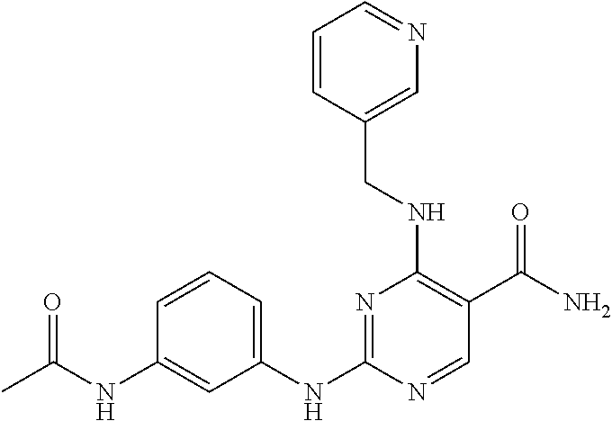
C1(NC(=O)C)=CC(NC2=NC(NCC3=CN=CC=C3)=C(C(N)=O)C=N2)=CC=C1
